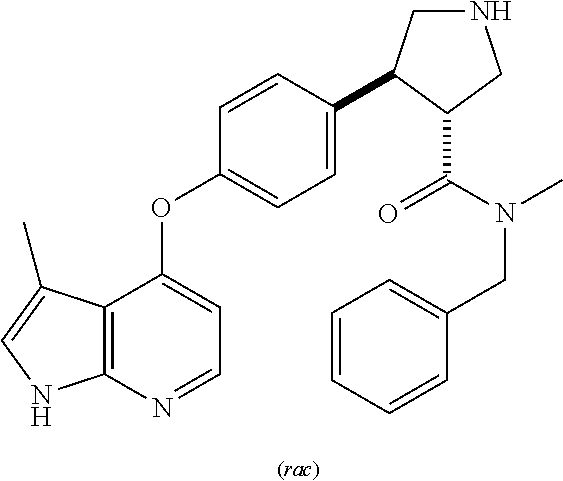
C12=C(N=CC=C1OC1=CC=C(C3CNCC3C(=O)N(CC3=CC=CC=C3)C)C=C1)NC=C2C
